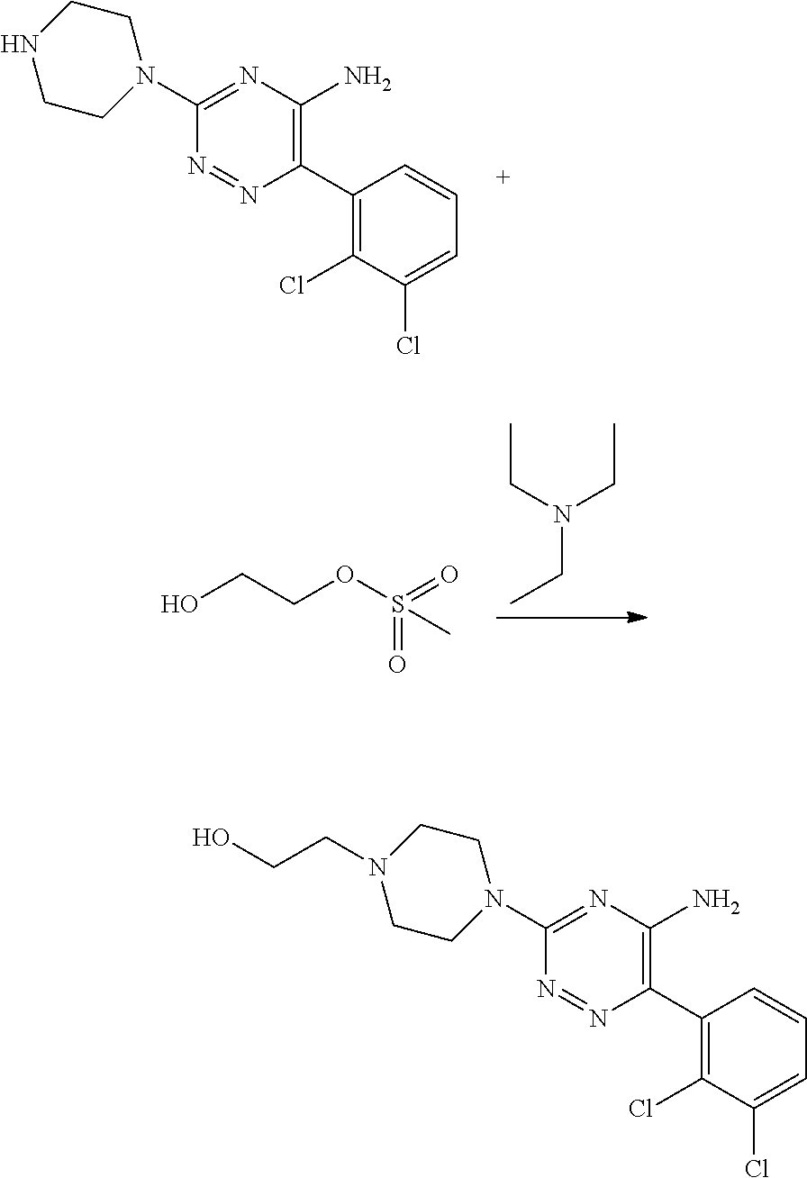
C(N(CC)CC)C.OCCOS(=O)(=O)C.C1(C2=C(N)N=C(N3CCNCC3)N=N2)=C(Cl)C(Cl)=CC=C1.C1(C2=C(N)N=C(N3CCN(CCO)CC3)N=N2)=C(Cl)C(Cl)=CC=C1
